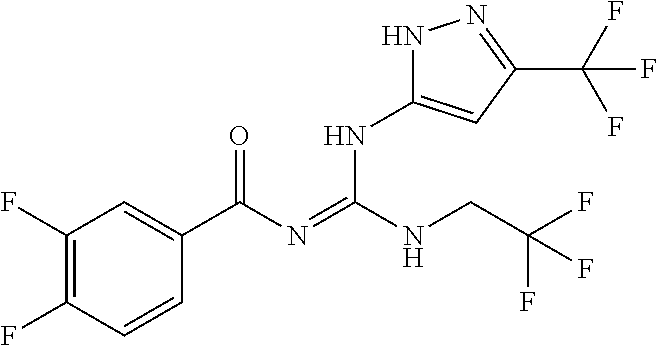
C1(F)=C(F)C=CC(C(N=C(NCC(F)(F)F)NC2=CC(C(F)(F)F)=NN2)=O)=C1
